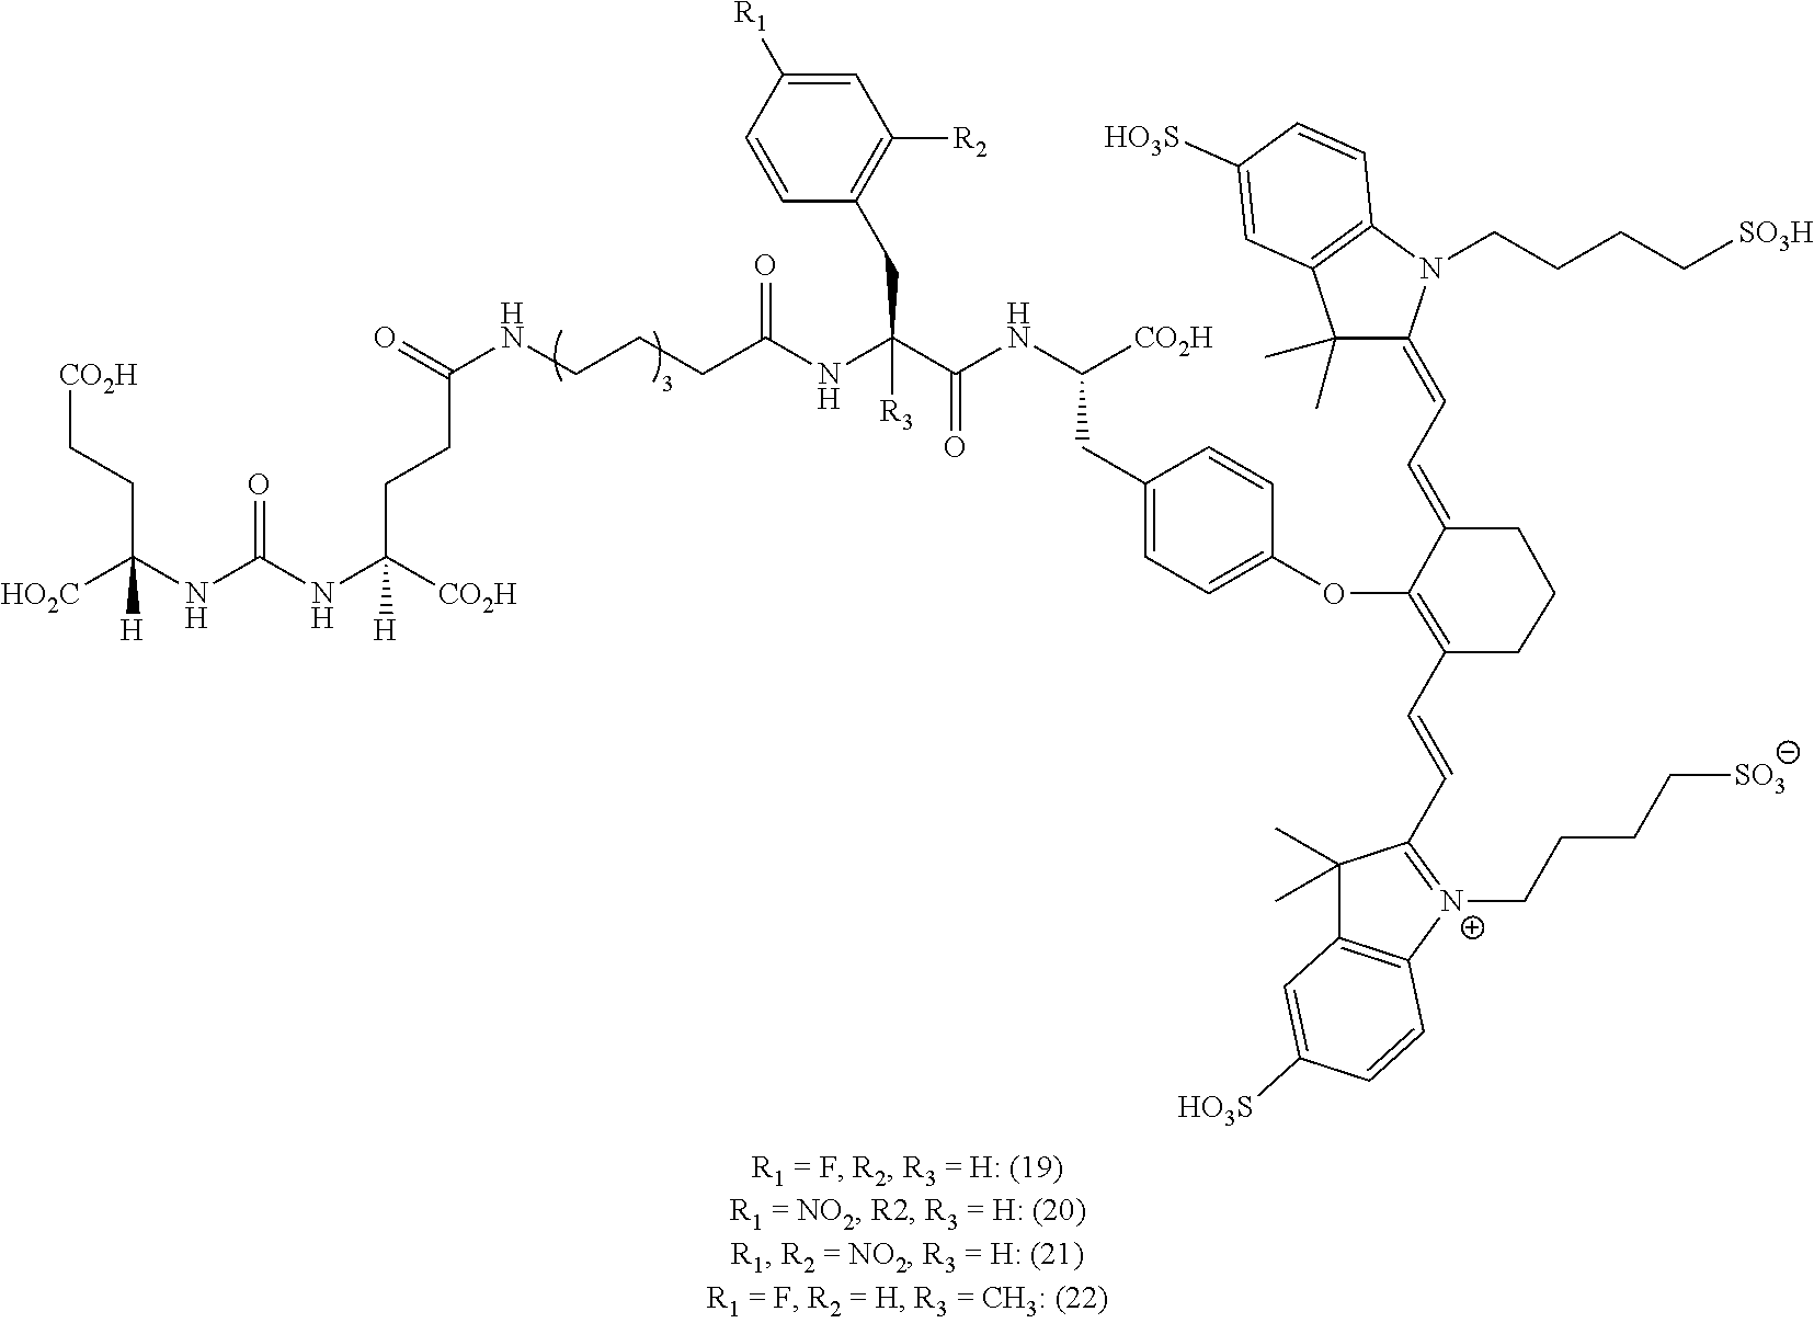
C1(C)(C)C(=CC=C2C(OC3=CC=C(CC(NC(C(NC(CCCNC(CCC(NC(NC(CC[CO2H])([HO2C])[H])=O)([CO2H])[H])=O)=O)([R3])CC4=C([R2])C=C([R1])C=C4)=O)[CO2H])C=C3)=C(C=CC3=[N+](CCCC[SO3])C4=C(C3(C)C)C=C([HO3S])C=C4)CCC2)N(CCCC[SO3H])C2=C1C=C([HO3S])C=C2
